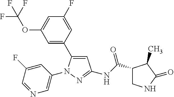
C1(C(NC2=NN(C3=CN=CC(F)=C3)C(C3=CC(OC(F)(F)F)=CC(F)=C3)=C2)=O)CNC(=O)C1C
